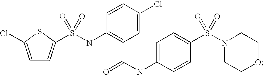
C1=C(Cl)SC(S(NC2=C(C(=O)NC3=CC=C(S(N4CCOCC4)(=O)=O)C=C3)C=C(Cl)C=C2)(=O)=O)=C1
